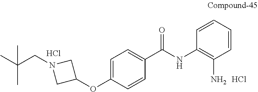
C1=C(OC2CN(CC(C)(C)C)C2)C=CC(C(NC2=C(N)C=CC=C2)=O)=C1.Cl.Cl
